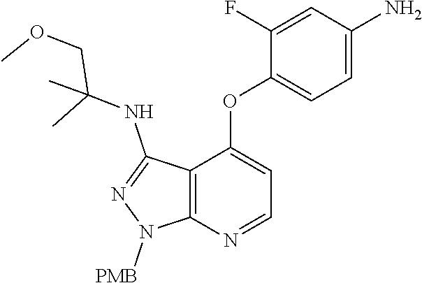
C1(F)=CC(N)=CC=C1OC1=CC=NC2=C1C(NC(C)(C)COC)=NN2[PMB]
